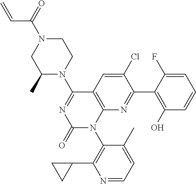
N1=CC=C(C)C(N2C3=C(C=C(Cl)C(C4=C(O)C=CC=C4F)=N3)C(N3CCN(C(=O)C=C)CC3C)=NC2=O)=C1C1CC1
